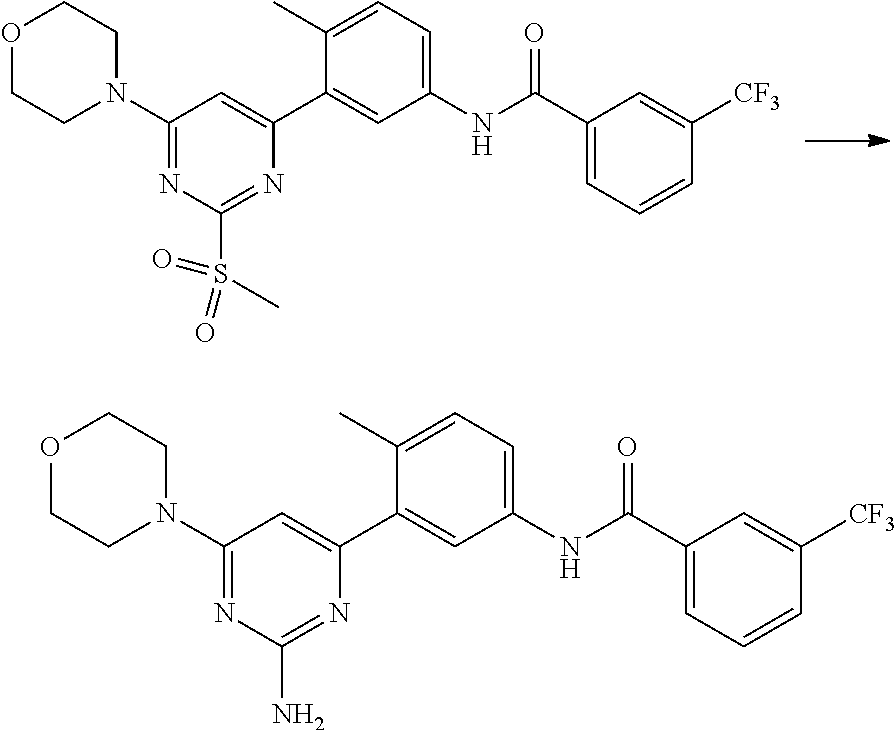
O1CCN(C2=NC(S(C)(=O)=O)=NC(C3=CC(NC(C4=CC=CC([CF3])=C4)=O)=CC=C3C)=C2)CC1.O1CCN(C2=NC(N)=NC(C3=CC(NC(C4=CC=CC([CF3])=C4)=O)=CC=C3C)=C2)CC1
